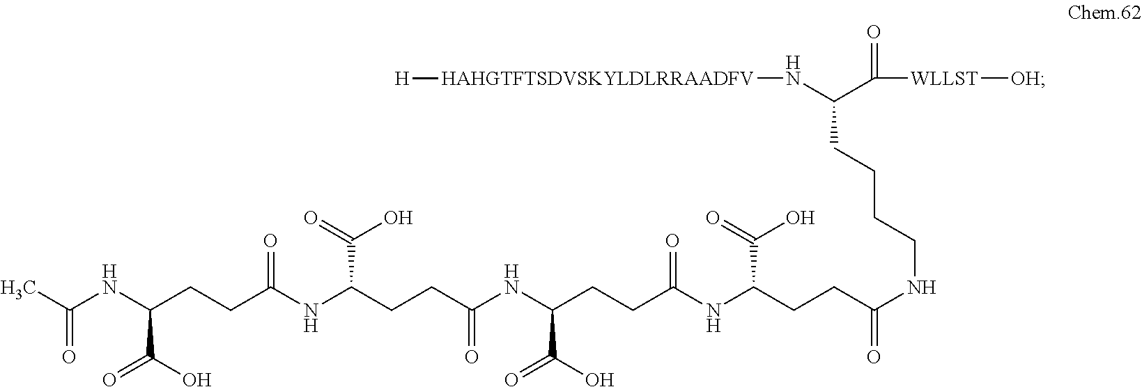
C(NC(CCC(NC(CCC(NC(CCC(NC(CCC(NCCCCC(C([WLLST][OH])=O)N[HAHGTFTSDVSKYLDLRRAADFV][H])=O)C(O)=O)=O)C(O)=O)=O)C(O)=O)=O)C(O)=O)(C)=O
